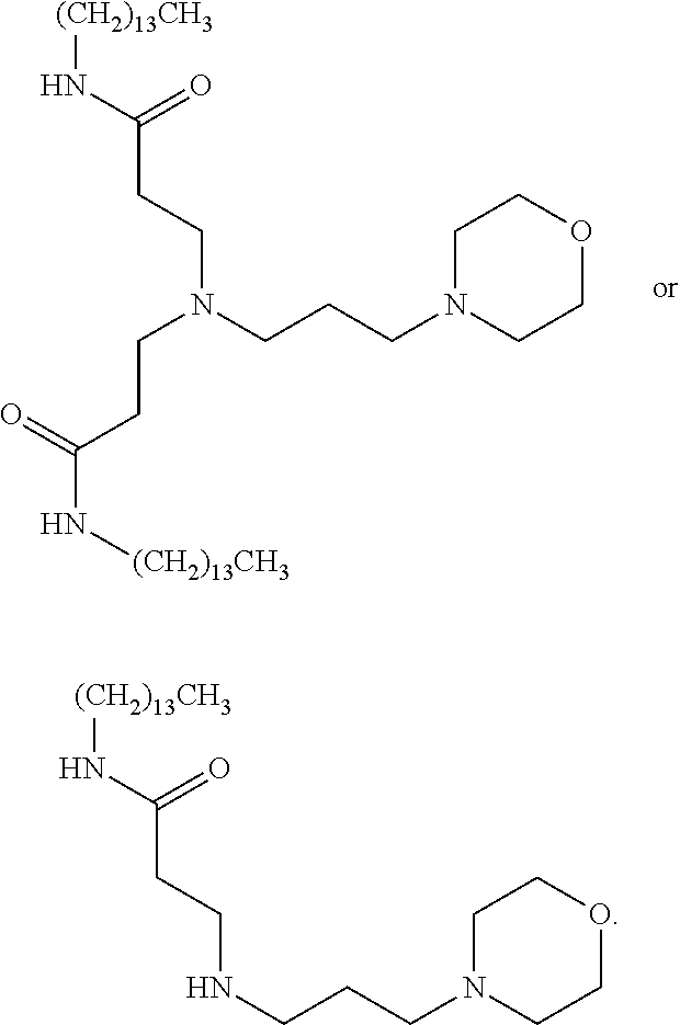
C(N(CCCN1CCOCC1)CCC(N[(CH2)13CH3])=O)CC(N[(CH2)13CH3])=O.N(CCCN1CCOCC1)CCC(N[(CH2)13CH3])=O
